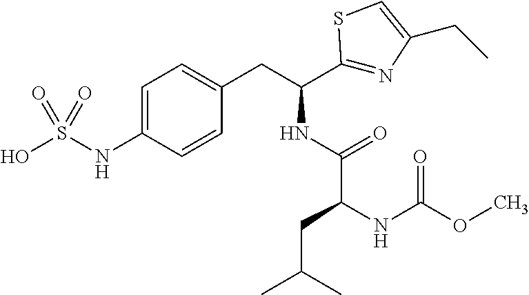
C1=C(NS(O)(=O)=O)C=CC(CC(C2=NC(CC)=CS2)NC(C(NC(OC)=O)CC(C)C)=O)=C1
